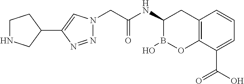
C12=C(C(C(=O)O)=CC=C1)OB(O)C(NC(=O)CN1N=NC(C3CNCC3)=C1)C2
